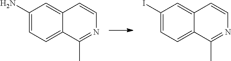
C1(N)=CC=C2C(=C1)C=CN=C2C.C1(I)=CC=C2C(=C1)C=CN=C2C
